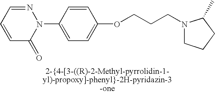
C1=CC=NN(C2=CC=C(OCCCN3CCCC3C)C=C2)C1=O
